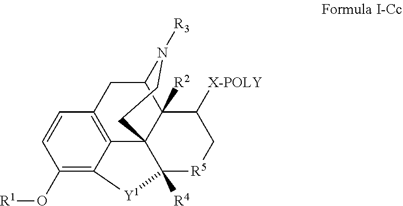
C1(O[R1])=C2C3=C(C=C1)CC1C4([R2])C3(C([R4])([R5]CC4[X-POLY])[Y1]2)CCN1[R3]
